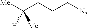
[Me]C(CCC[N3])([H])[Me]
